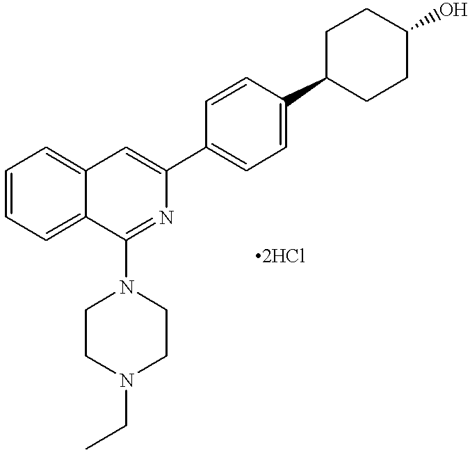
C1=CC=C2C(=C1)C=C(C1=CC=C(C3CCC(O)CC3)C=C1)N=C2N1CCN(CC)CC1
